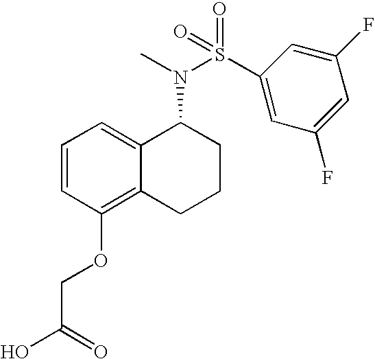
C1=CC(OCC(O)=O)=C2C(=C1)C(N(C)S(C1=CC(F)=CC(F)=C1)(=O)=O)CCC2
